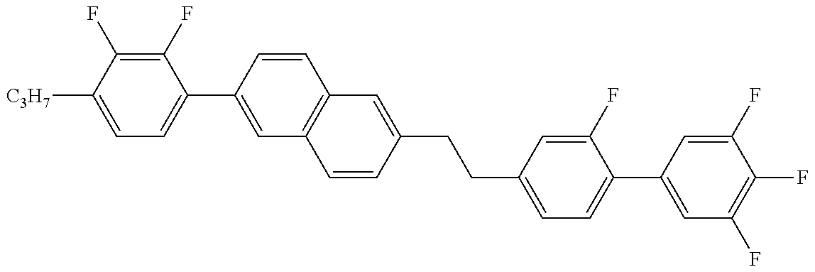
C1=C([C3H7])C(F)=C(F)C(C2=CC3=C(C=C2)C=C(CCC2=CC=C(C4=CC(F)=C(F)C(F)=C4)C(F)=C2)C=C3)=C1
